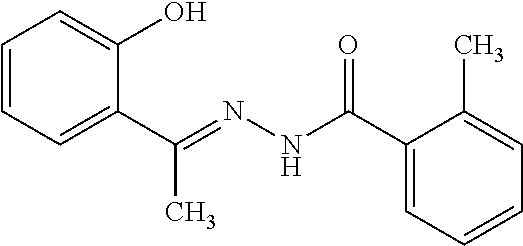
C1=CC=C(C(=NNC(C2=CC=CC=C2C)=O)C)C(O)=C1
